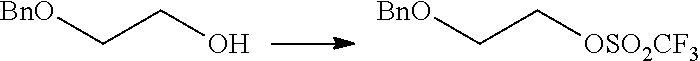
[BnO]CCO.[BnO]CC[OSO2CF3]
